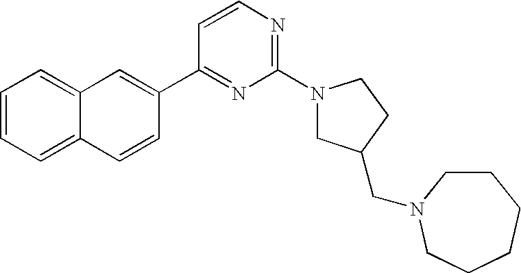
C1=CC=C2C(=C1)C=C(C1=NC(N3CC(CN4CCCCCC4)CC3)=NC=C1)C=C2
